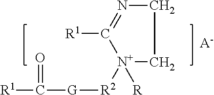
C([R1])([G][R2][N+]1([R])CCN=C1[R1])=O.[A-]
